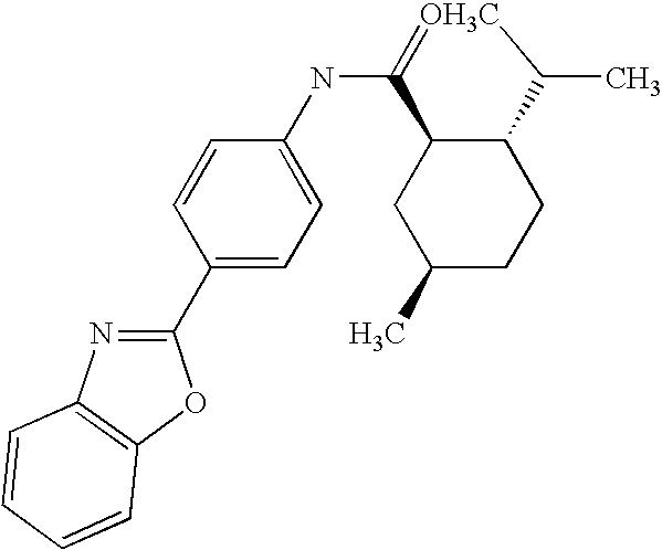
C1(NC2=[OH3C]C(C)C3C2CC(C)CC3)=CC=C(C2=NC3=C(O2)C=CC=C3)C=C1
